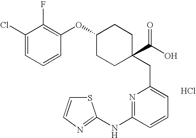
C1(OC2=C(F)C(Cl)=CC=C2)CCC(CC2=CC=CC(NC3=NC=CS3)=N2)(C(O)=O)CC1.Cl
